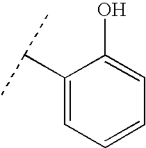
C(C)(C)C1=CC=CC=C1O
